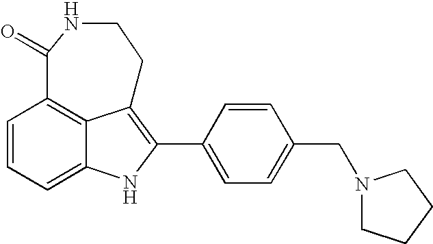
C12=CC=CC3=C1C(=C(C1=CC=C(CN4CCCC4)C=C1)N2)CCNC3=O
